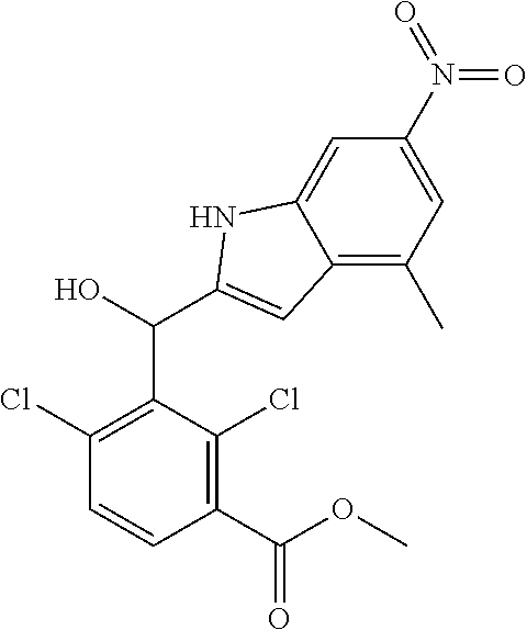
C1(Cl)=C(C(C2=CC3=C(C)C=C(N(=O)=O)C=C3N2)O)C(Cl)=C(C(OC)=O)C=C1
